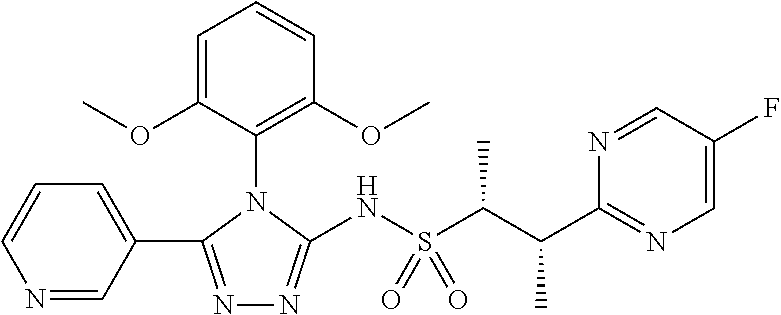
N1=CC(C2=NN=C(NS(C(C(C3=NC=C(F)C=N3)C)C)(=O)=O)N2C2=C(OC)C=CC=C2OC)=CC=C1
